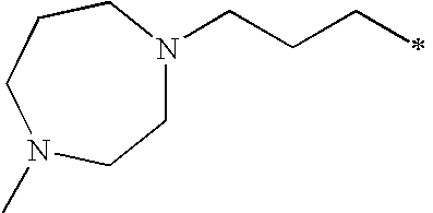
C1N(CCCC)CCCN(C)C1
